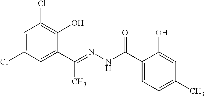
C1=C(Cl)C=C(C(=NNC(C2=CC=C(C)C=C2O)=O)C)C(O)=C1Cl
